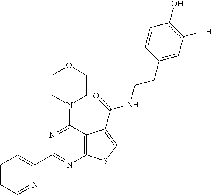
C1(C2=CC=CC=N2)=NC2=C(C(N3CCOCC3)=N1)C(C(=O)NCCC1=CC(O)=C(O)C=C1)=CS2
